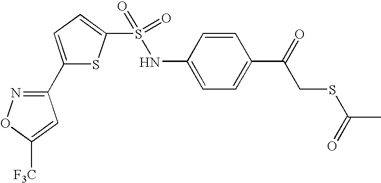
C1=C(C(=O)CSC(C)=O)C=CC(NS(=O)(=O)C2=CC=C(C3=NOC([F3C])=C3)S2)=C1
